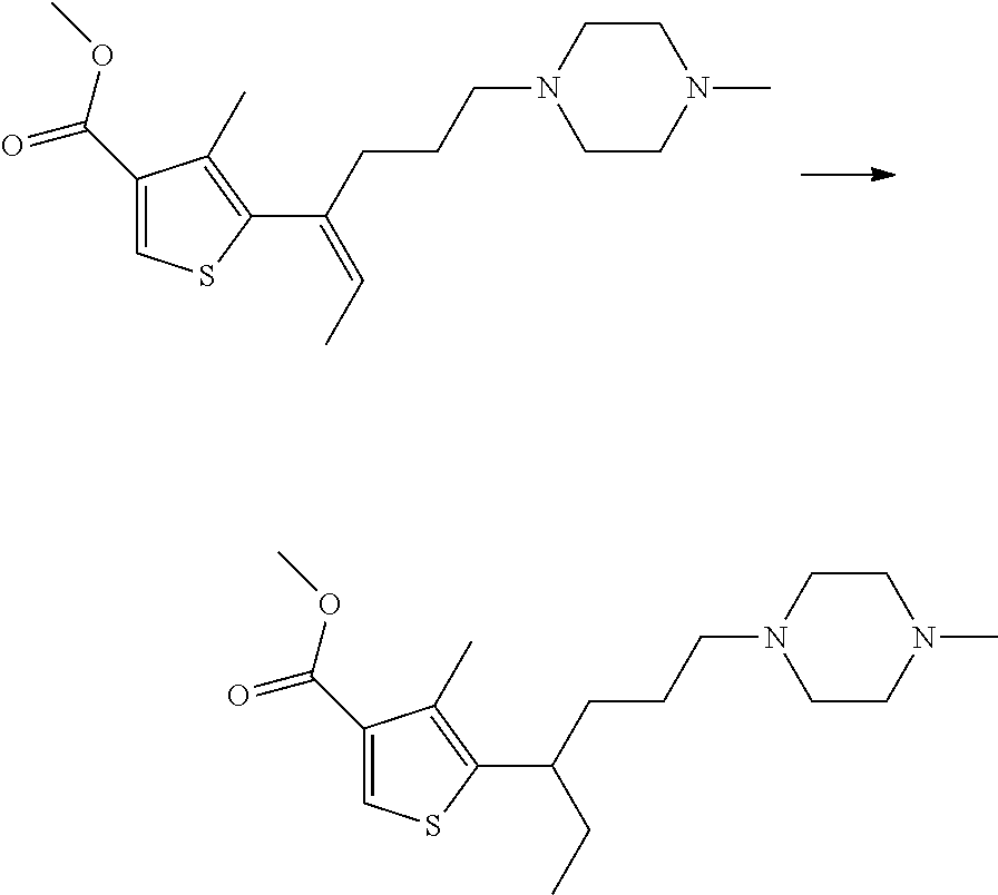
C1(C(=O)OC)=CSC(C(=CC)CCCN2CCN(C)CC2)=C1C.C1(C(=O)OC)=CSC(C(CC)CCCN2CCN(C)CC2)=C1C
